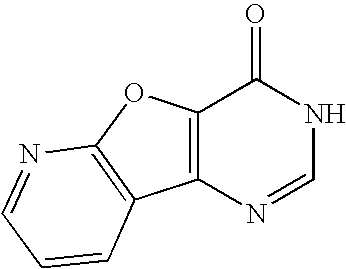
N1=CNC(=O)C2=C1C1=C(O2)N=CC=C1
